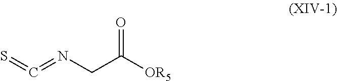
S=C=NCC([OR5])=O
